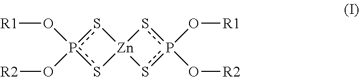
s1p(O[R1])(O[R2])s[Zn]12sp(O[R1])(O[R2])s2
